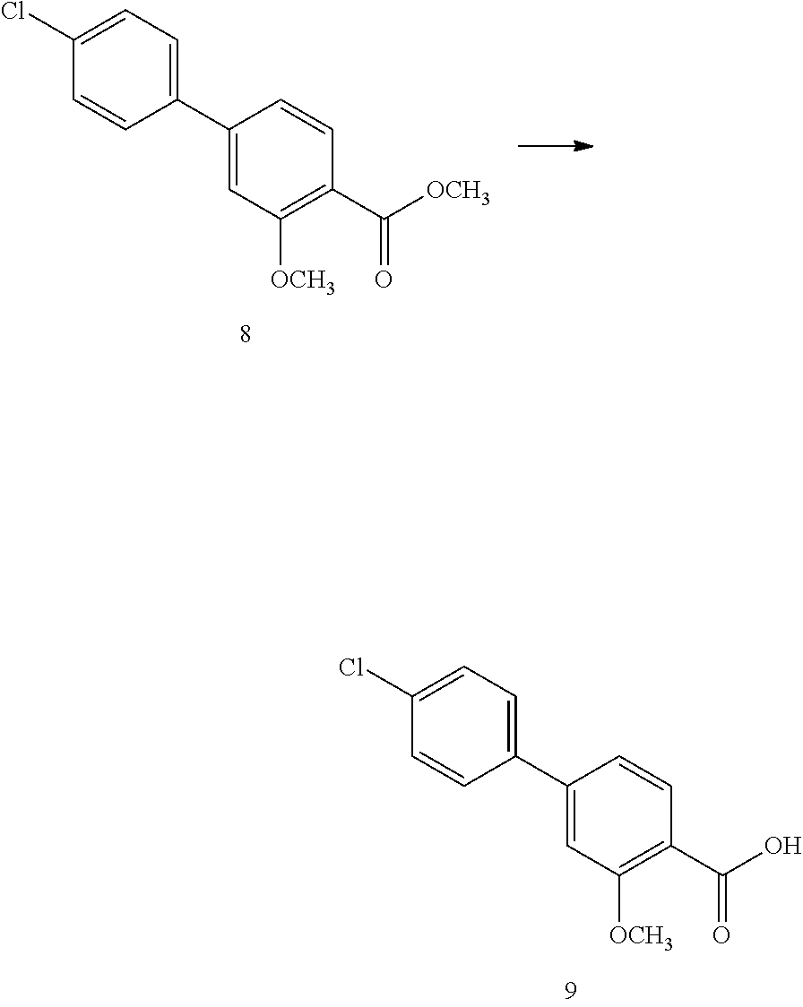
C1(Cl)=CC=C(C2=CC([OCH3])=C(C([OCH3])=O)C=C2)C=C1.C1(Cl)=CC=C(C2=CC([OCH3])=C(C(O)=O)C=C2)C=C1
